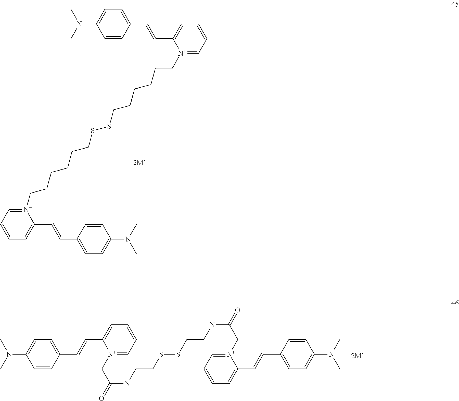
C1=C(N(C)C)C=CC(C=CC2=CC=CC=[N+]2CCCCCCSSCCCCCC[N+]2=CC=CC=C2C=CC2=CC=C(N(C)C)C=C2)=C1.C1=C(N(C)C)C=CC(C=CC2=CC=CC=[N+]2CC(NCCSSCCNC(C[N+]2=CC=CC=C2C=CC2=CC=C(N(C)C)C=C2)=O)=O)=C1
